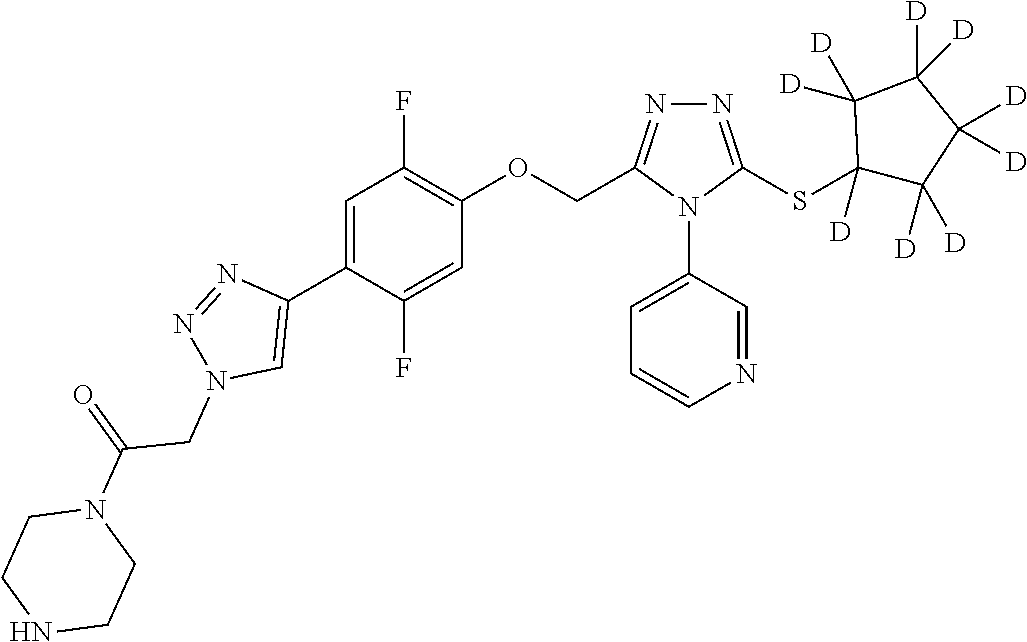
N1=C(SC2([D])C([D])([D])C([D])([D])C([D])([D])C2([D])[D])N(C2=CC=CN=C2)C(COC2=C(F)C=C(C3=CN(CC(=O)N4CCNCC4)N=N3)C(F)=C2)=N1
